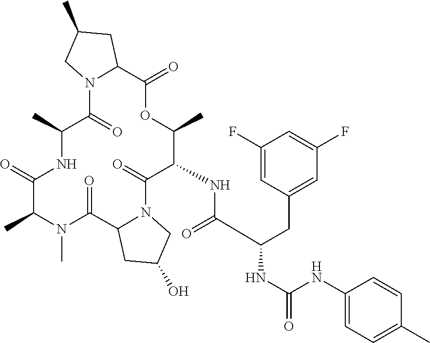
C1(NC(C(CC2=CC(F)=CC(F)=C2)NC(=O)NC2=CC=C(C)C=C2)=O)C(=O)N2C(C(=O)N(C)C(C)C(=O)NC(C)C(=O)N3C(C(=O)OC1C)CC(C)C3)CC(O)C2
